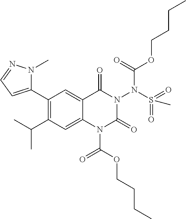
C1(C2=CC=NN2C)=C(C(C)C)C=C2C(=C1)C(=O)N(N(S(=O)(=O)C)C(=O)OCCCC)C(=O)N2C(OCCCC)=O
